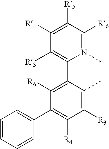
N1(C)=C([R6])C([R5])=C([R4])C([R3])=C1C1=C([R6])C(C2=CC=CC=C2)=C([R4])C([R3])=C1C
